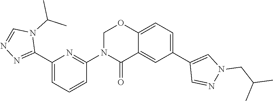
C1(C2=NN=CN2C(C)C)=CC=CC(N2C(=O)C3=CC(C4=CN(CC(C)C)N=C4)=CC=C3OC2)=N1
